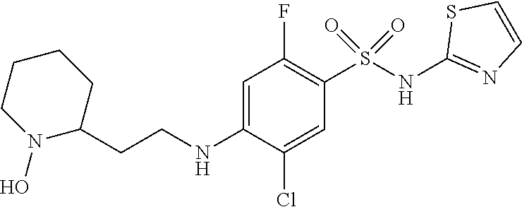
C1=C(NCCC2CCCCN2O)C(Cl)=CC(S(NC2=NC=CS2)(=O)=O)=C1F
